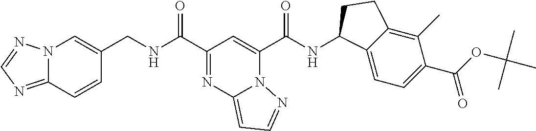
C(C1=NC2=CC=NN2C(C(=O)NC2C3=CC=C(C(OC(C)(C)C)=O)C(C)=C3CC2)=C1)(=O)NCC1=CN2C(=NC=N2)C=C1
